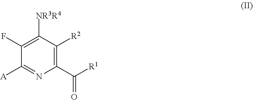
C1([NR3R4])=C(F)C([A])=NC(C([R1])=O)=C1[R2]
